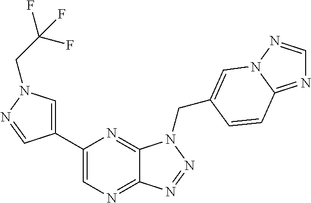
C1=C(C2=CN=C3C(=N2)N(CC2=CN4N=CN=C4C=C2)N=N3)C=NN1CC(F)(F)F
